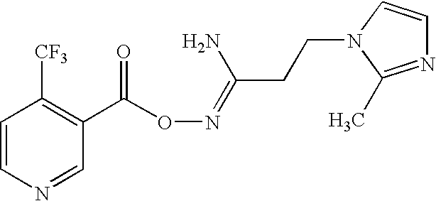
C1=CN=CC(C(ON=C(N)CCN2C=CN=C2C)=O)=C1[CF3]
